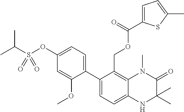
C12=C(COC(C3=CC=C(C)S3)=O)C(C3=CC=C(OS(C(C)C)(=O)=O)C=C3OC)=CC=C1NC(C)(C)C(=O)N2C
